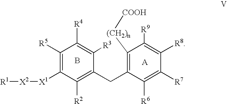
C1([R5])=C([X1][X2][R1])C([R2])=C(CC2=C([(CH2)n][COOH])C([R9])=C([R8])C([R7])=C2[R6])C([R3])=C1[R4].[A].B
